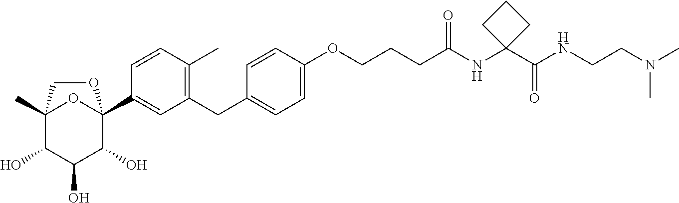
C12(C)C(O)C(O)C(O)C(C3=CC(CC4=CC=C(OCCCC(NC5(C(NCCN(C)C)=O)CCC5)=O)C=C4)=C(C)C=C3)(O1)OC2
